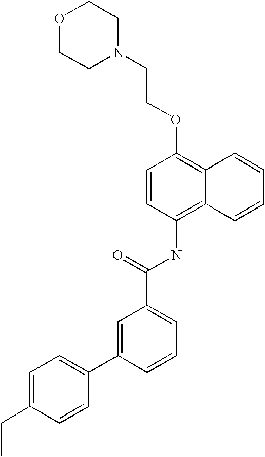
O1CCN(CCOC2=C3C(=C(NC(C4=CC=CC(C5=CC=C(CC)C=C5)=C4)=O)C=C2)C=CC=C3)CC1
